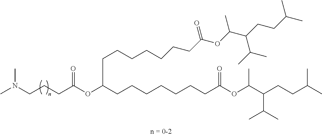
CN(CCCC(OC(CCCCCCCC(OC(C(CCC(C)C)C(C)C)C)=O)CCCCCCCC(OC(C(CCC(C)C)C(C)C)C)=O)=O)C
